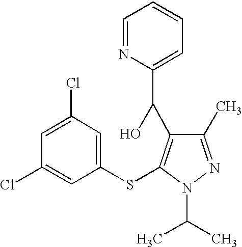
C1(C)=NN(C(C)C)C(SC2=CC(Cl)=CC(Cl)=C2)=C1C(C1=CC=CC=N1)O
